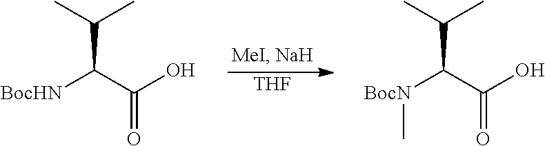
[THF].C(C(C(O)=O)[BocHN])(C)C.C(C(C(O)=O)[BocN]C)(C)C
